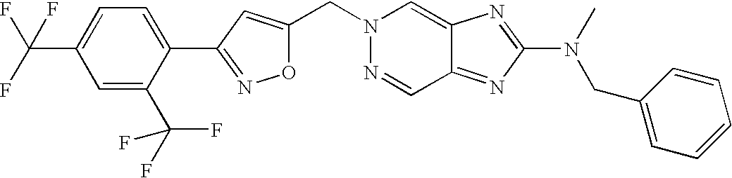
C(C1=CC(C2=CC=C(C(F)(F)F)C=C2C(F)(F)F)=NO1)N1N=CC2=NC(N(C)CC3=CC=CC=C3)=NC2=C1
